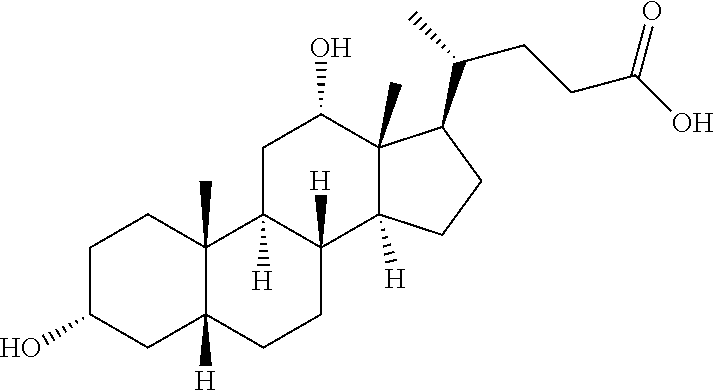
C1C(O)CC2([H])C(C)(C1)C1([H])C([H])(CC2)C2([H])C(C)(C(O)C1)C(C(C)CCC(=O)O)CC2
